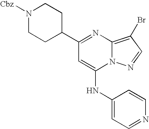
C1(C2CCN([Cbz])CC2)=NC2=C(Br)C=NN2C(NC2=CC=NC=C2)=C1
